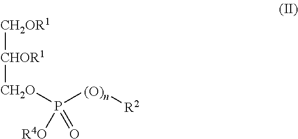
[CH2OR1][CHOR1][CH2O]P([(O)n][R2])([R4O])=O
